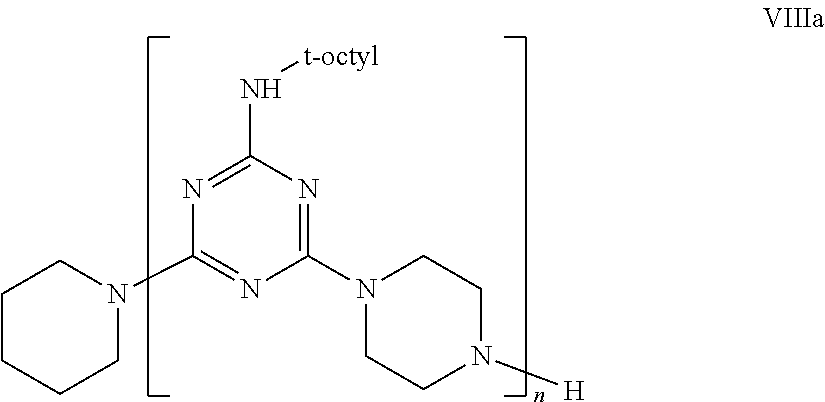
C1(N2CCN([H])CC2)=NC(N[t-octyl])=NC(N2CCCCC2)=N1
